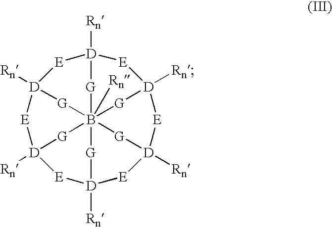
B12345([Rn])[G][D]6([Rn])[E][D]([Rn])([G]1)[E][D]([Rn])([G]2)[E][D]([Rn])([G]3)[E][D]([Rn])([G]4)[E][D]([Rn])([G]5)[E]6
